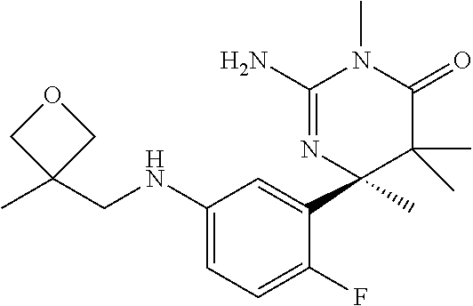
C1(NCC2(C)COC2)=CC=C(F)C(C2(C)C(C)(C)C(=O)N(C)C(N)=N2)=C1
